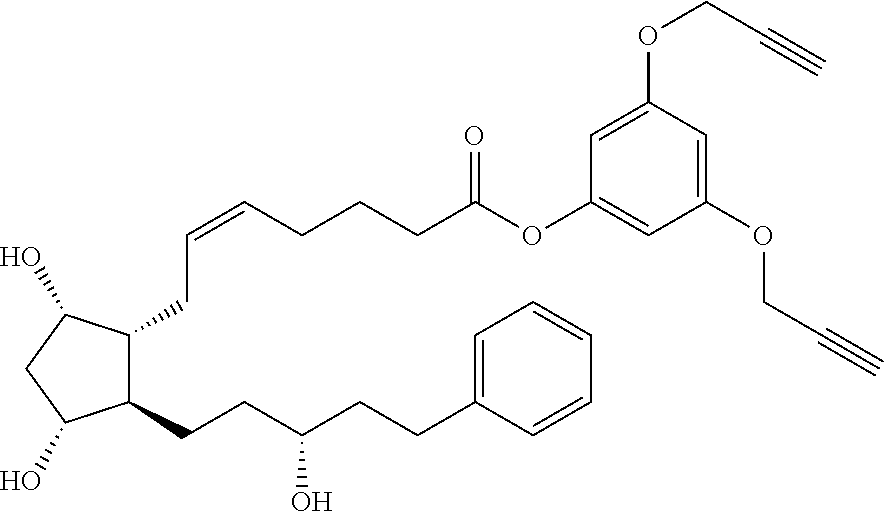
C1(CCC(CCC2=CC=CC=C2)O)C(CC=CCCCC(OC2=CC(OCC#C)=CC(OCC#C)=C2)=O)C(O)CC1O
